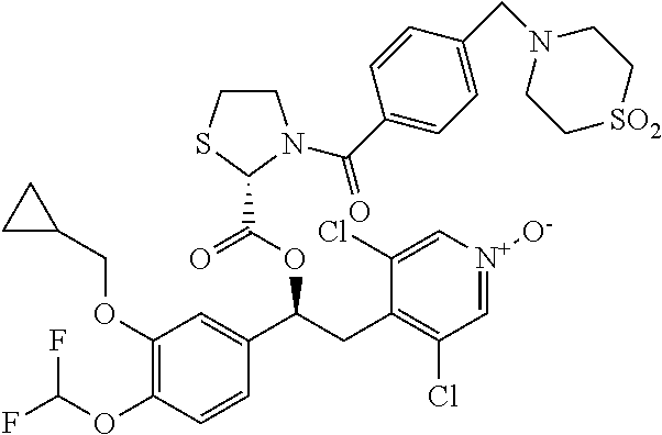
C1(OCC2CC2)=C(OC(F)F)C=CC(C(OC(C2N(C(C3=CC=C(CN4CC[SO2]CC4)C=C3)=O)CCS2)=O)CC2=C(Cl)C=[N+]([O-])C=C2Cl)=C1
